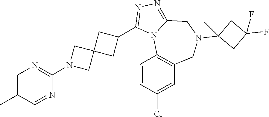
C1=C(C)C=NC(N2CC3(C2)CC(C2=NN=C4N2C2=C(CN(C5(C)CC(F)(F)C5)C4)C=C(Cl)C=C2)C3)=N1
